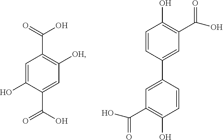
C1=C(O)C(C(O)=O)=CC([OH])=C1C(=O)O.C1=CC(C2=CC(C(O)=O)=C(O)C=C2)=CC(C(O)=O)=C1O
